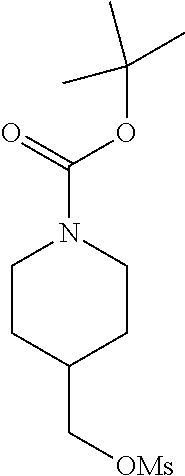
C1CC(C[OMs])CCN1C(OC(C)(C)C)=O
